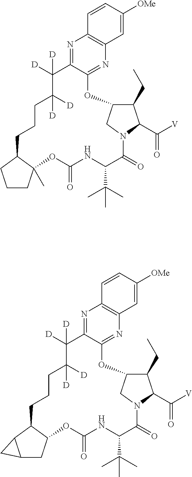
N1=C2C(=NC3=C1C=CC([OMe])=C3)OC1C(CC)C(C([V])=O)N(C(=O)C(C(C)(C)C)NC(=O)OC3(C)C(CCCC([D])([D])C2([D])[D])CCC3)C1.N1=C2C(=NC3=C1C=CC([OMe])=C3)OC1C(CC)C(C([V])=O)N(C(=O)C(C(C)(C)C)NC(=O)OC3C(CCCC([D])([D])C2([D])[D])C2C(C3)C2)C1
